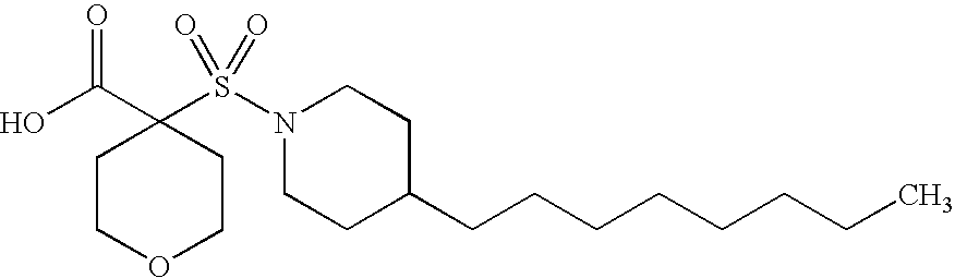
C1COCCC1(C(O)=O)S(N1CCC(CCCCCCCC)CC1)(=O)=O
